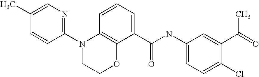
C1(N2CCOC3=C2C=CC=C3C(NC2=CC=C(Cl)C(C(=O)C)=C2)=O)=NC=C(C)C=C1
